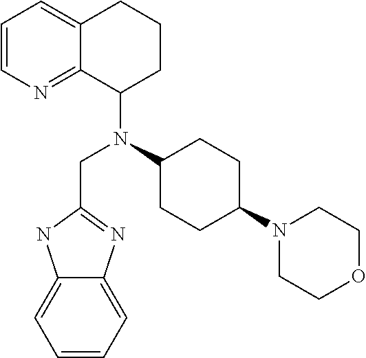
C1=CN=C2C(=C1)CCCC2N(C1CCC(N2CCOCC2)CC1)CC1=NC2=CC=CC=C2N1
